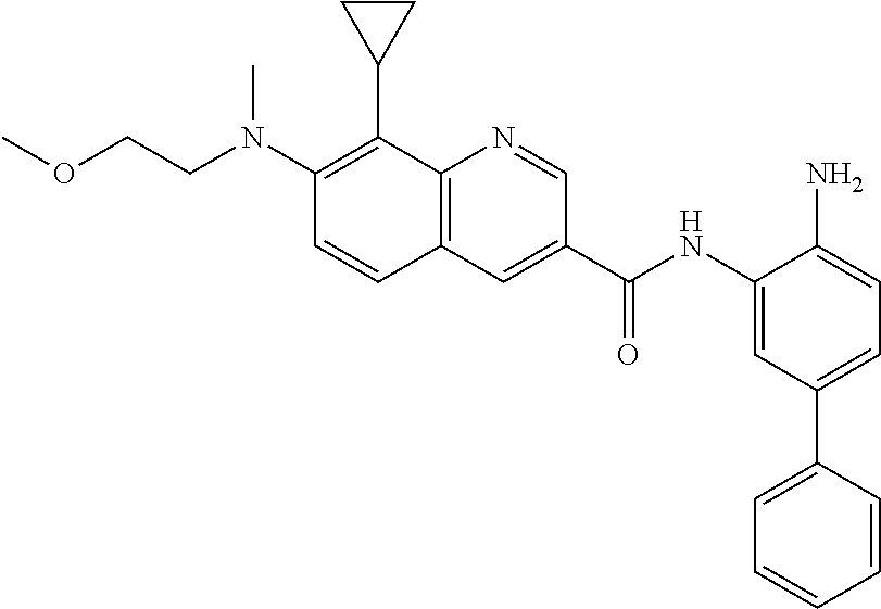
C(CN(C)C1=C(C2CC2)C2=C(C=C1)C=C(C(NC1=CC(C3=CC=CC=C3)=CC=C1N)=O)C=N2)OC
